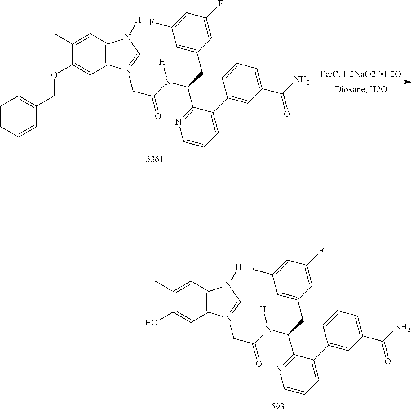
C(C1=NC=CC=C1C1=CC(C(N)=O)=CC=C1)(N(C(CN1=CN([H])C2=C1C=C(O)C(C)=C2)=O)[H])CC1=CC(F)=CC(F)=C1.C(C1=NC=CC=C1C1=CC(C(N)=O)=CC=C1)(N(C(CN1=CN([H])C2=C1C=C(OCC1=CC=CC=C1)C(C)=C2)=O)[H])CC1=CC(F)=CC(F)=C1
